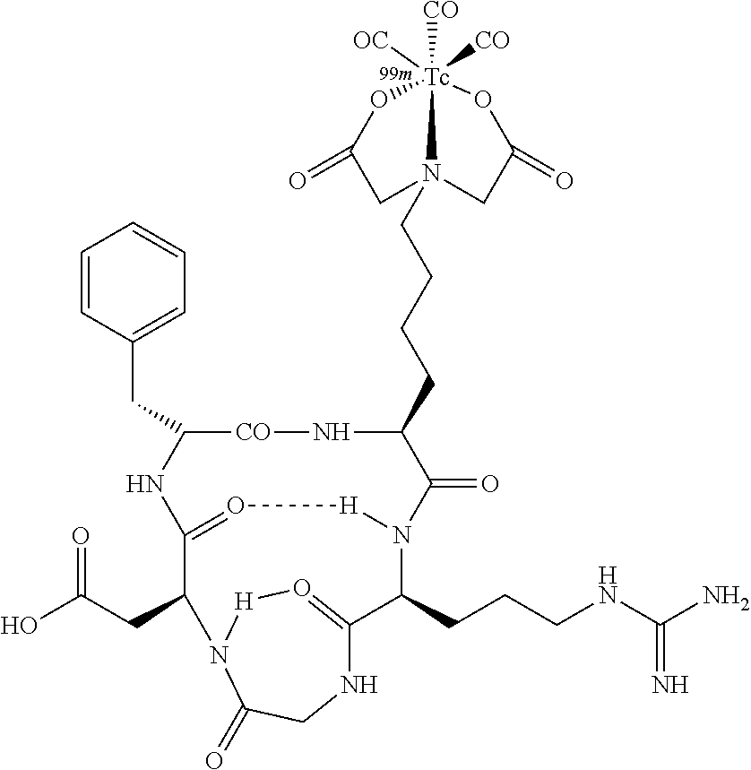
C1=CC(CC2[CO]NC(CCCCN34CC(=O)O[Tc]3([OC])([CO])([CO])OC(=O)C4)C(=O)N3[H]O=C(C(CC(O)=O)N4[H]O=C(C3CCCNC(N)=N)NCC4=O)N2)=CC=C1
